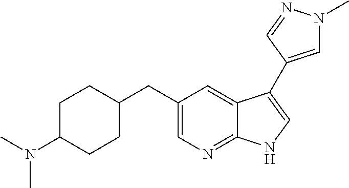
C1=C(CC2CCC(N(C)C)CC2)C=C2C(=N1)NC=C2C1=CN(C)N=C1
